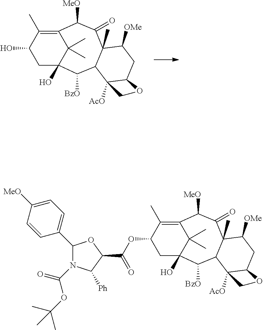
C1C2(O)C(C)(C)C(=C(C)C1O)C([MeO])C(=O)C1(C)C(C2[BzO])C2([AcO])C(CC1[OMe])OC2.C1C2(O)C(C)(C)C(=C(C)C1OC(=O)C1OC(C3=CC=C([MeO])C=C3)N(C(OC(C)(C)C)=O)C1[Ph])C([MeO])C(=O)C1(C)C(C2[BzO])C2([AcO])C(CC1[OMe])OC2
